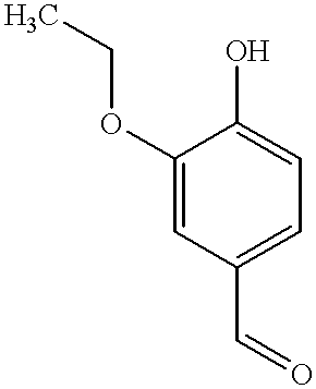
C1(OCC)=CC(C=O)=CC=C1O
